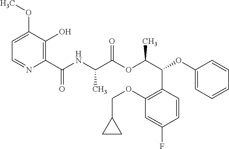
C1=C(OC)C(O)=C(C(NC(C(OC(C(OC2=CC=CC=C2)C2=C(OCC3CC3)C=C(F)C=C2)C)=O)C)=O)N=C1
